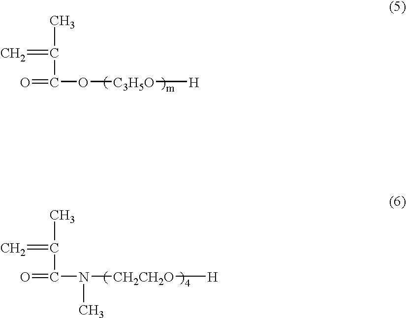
C(C(=O)O[C3H5O][H])(=C)C.C(C(=O)N([CH2CH2O][H])C)(=C)C
